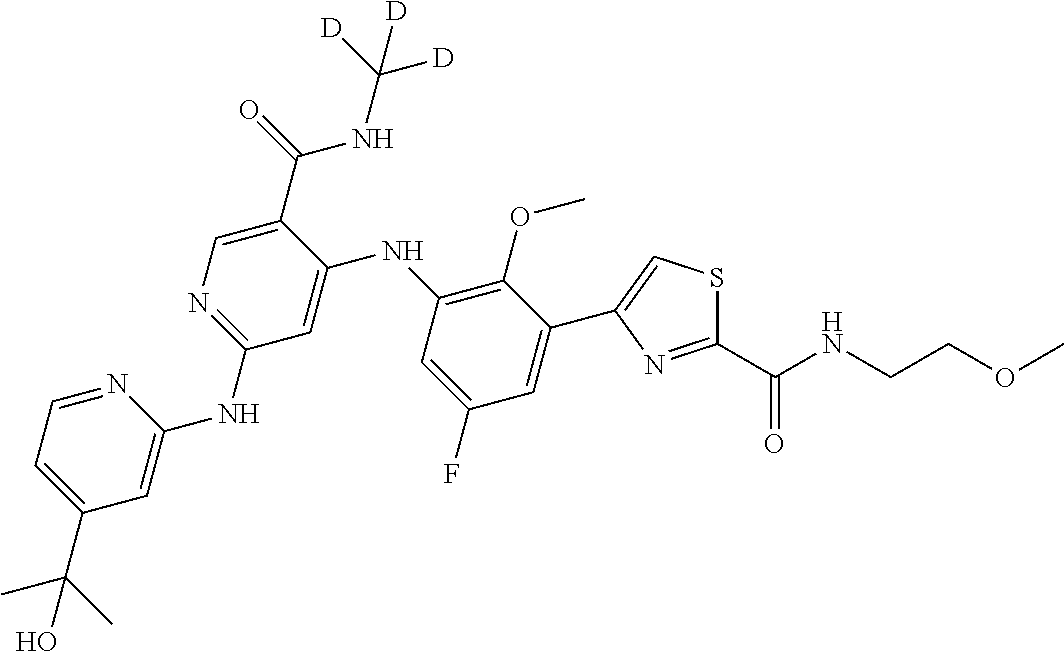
C1(C2=CSC(C(NCCOC)=O)=N2)=CC(F)=CC(NC2=CC(NC3=CC(C(C)(C)O)=CC=N3)=NC=C2C(=O)NC([D])([D])[D])=C1OC
